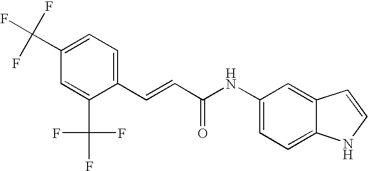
C1=C(C(F)(F)F)C=C(C(F)(F)F)C(C=CC(NC2=CC=C3C(=C2)C=CN3)=O)=C1
